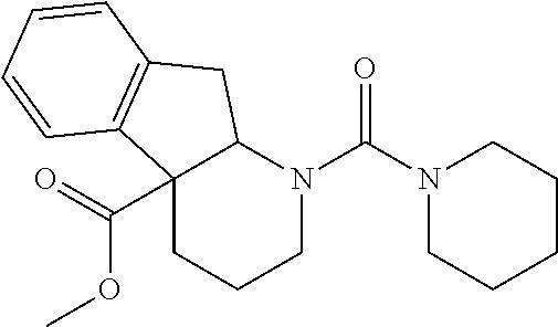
N1(C(N2CCCCC2)=O)C2C(C(=O)OC)(CCC1)C1=C(C2)C=CC=C1
